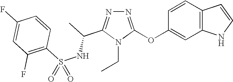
N1=C(OC2=CC3=C(C=C2)C=CN3)N(CC)C(C(C)NS(C2=C(F)C=C(F)C=C2)(=O)=O)=N1
